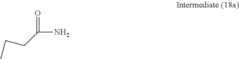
NC(CCC)=O
